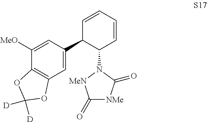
C12=C(C=C(C3C(N4[MeN]C(=O)[NMe]C4=O)C=CC=C3)C=C1[MeO])OC([D])([D])O2
